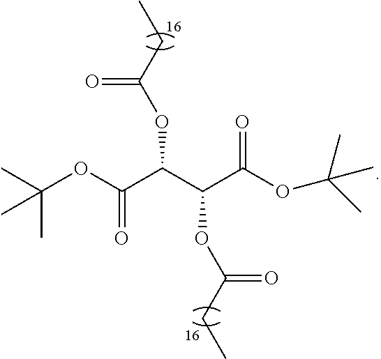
C(OC(C(C(C(OC(C)(C)C)=O)OC(CC)=O)OC(CC)=O)=O)(C)(C)C
